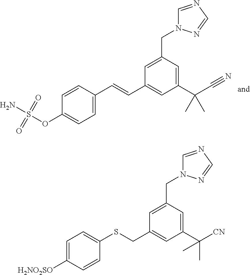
C1=CC(C=CC2=CC(C(C#N)(C)C)=CC(CN3C=NC=N3)=C2)=CC=C1OS(=O)(N)=O.C1=C([H2NO2SO])C=CC(SCC2=CC(C([CN])(C)C)=CC(CN3C=NC=N3)=C2)=C1
